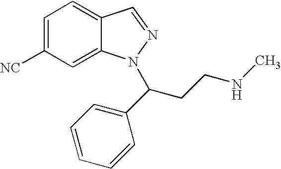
C1=C([NC])C=C2C(=C1)C=NN2C(CCNC)C1=CC=CC=C1
